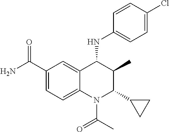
C1(C(N)=O)=CC=C2C(=C1)C(NC1=CC=C(Cl)C=C1)C(C)C(C1CC1)N2C(C)=O
